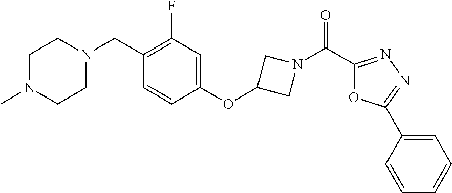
N1(CC2=C(F)C=C(OC3CN(C(C4=NN=C(C5=CC=CC=C5)O4)=O)C3)C=C2)CCN(C)CC1
